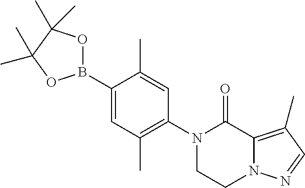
B1(C2=CC(C)=C(N3CCN4C(=C(C)C=N4)C3=O)C=C2C)OC(C)(C)C(C)(C)O1
